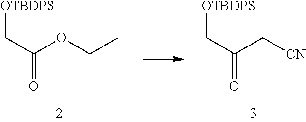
[OTBDPS]CC(C[CN])=O.[OTBDPS]CC(OCC)=O
